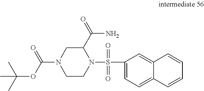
O(C(C)(C)C)C(N1CCN(S(C2=CC=C3C(=C2)C=CC=C3)(=O)=O)C(C(N)=O)C1)=O
